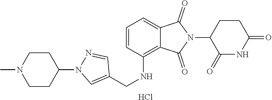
C1(=O)NC(=O)CCC1N1C(=O)C2=CC=CC(NCC3=CN(C4CCN(C)CC4)N=C3)=C2C1=O.Cl
